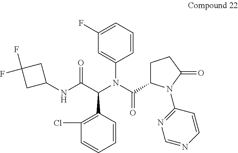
C1(F)=CC=CC(N(C(C(=O)NC2CC(F)(F)C2)C2=C(Cl)C=CC=C2)C(=O)C2CCC(=O)N2C2=NC=NC=C2)=C1
